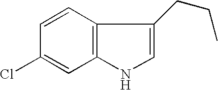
C12=C(C=CC(Cl)=C1)C(CCC)=CN2
